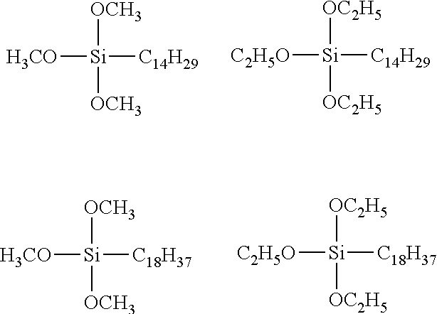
[OCH3][Si]([C14H29])([H3CO])[OCH3].[OC2H5][Si]([C14H29])([C2H5O])[OC2H5].[OCH3][Si]([C18H37])([H3CO])[OCH3].[OC2H5][Si]([C18H37])([C2H5O])[OC2H5]
